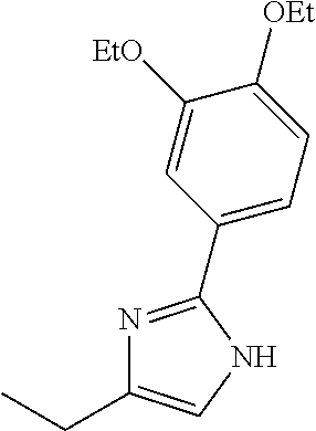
N1=C(C2=CC=C([OEt])C([EtO])=C2)NC=C1CC
